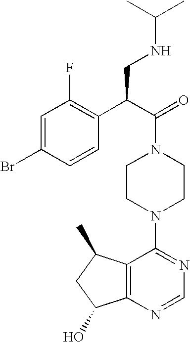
C(N1CCN(C2=NC=NC3=C2C(C)CC3O)CC1)(C(C1=C(F)C=C(Br)C=C1)CNC(C)C)=O
